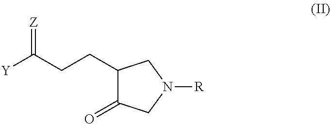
[Y]C(CCC1C(=O)CN([R])C1)=[Z]
